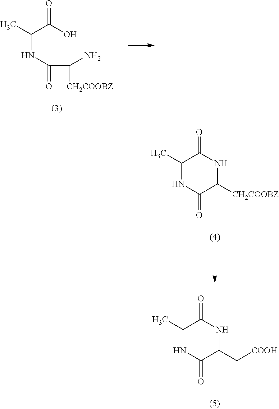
O=C(O)C(NC(=O)C([CH2COOBZ])N)C.O=C1NC([CH2COOBZ])C(=O)NC1C.O=C1NC(C[COOH])C(=O)NC1C
